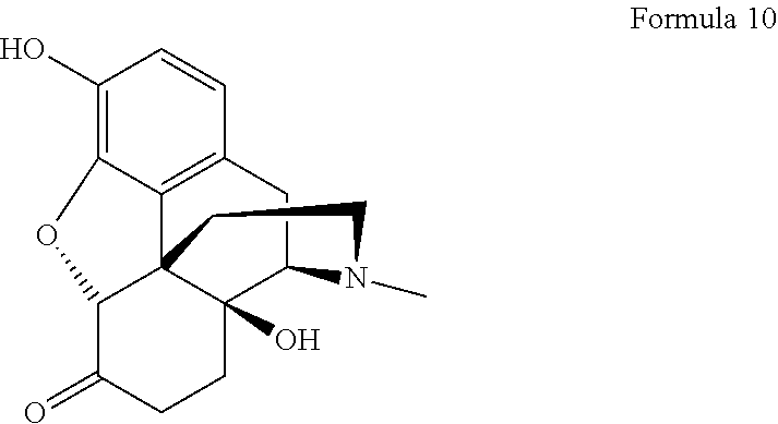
C1(O)=C2C3=C(C=C1)CC1C4(O)C3(C(C(=O)CC4)O2)CCN1C
